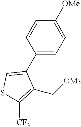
C1(C2=CSC([CF3])=C2C[OMs])=CC=C([OMe])C=C1
